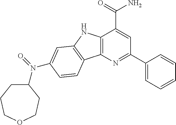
C12=C(N=C(C3=CC=CC=C3)C=C1C(=O)N)C1=C(N2)C=C(N(=O)C2CCCOCC2)C=C1
